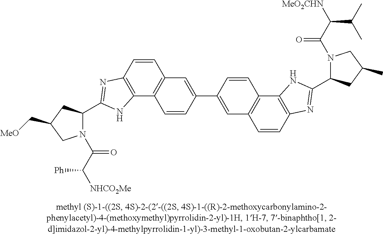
C1=CC2=C(C3=C1C=C(C1=CC4=C(C=C1)C1=C(C=C4)N=C(C4N(C(C([MeO2CHN])C(C)C)=O)CC(C)C4)N1)C=C3)NC(C1N(C(C([NHCO2Me])[Ph])=O)CC(C[MeO])C1)=N2
